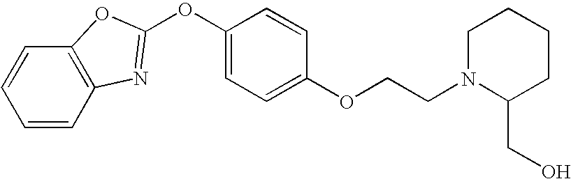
C12=C(C=CC=C1)N=C(OC1=CC=C(OCCN3C(CO)CCCC3)C=C1)O2
